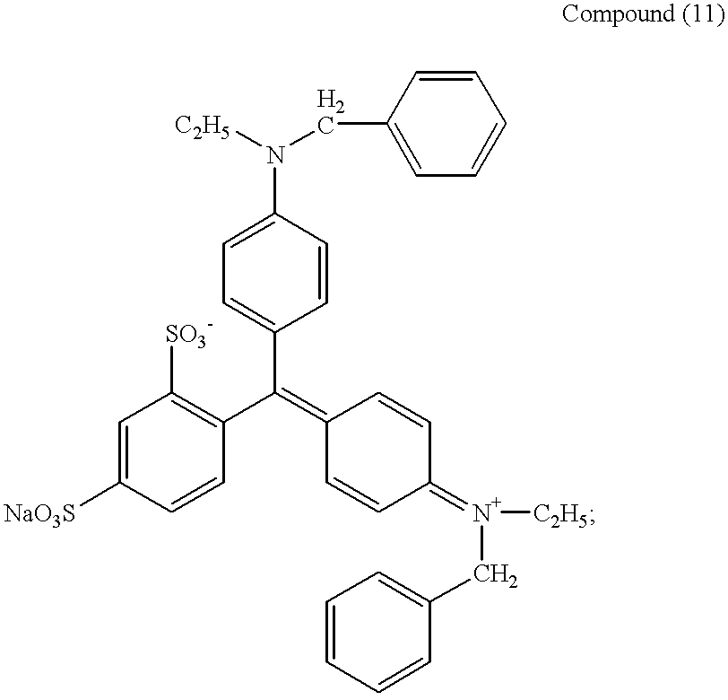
C1=C([NaO3S])C=CC(C(=C2C=CC(=[N+](CC3=CC=CC=C3)[C2H5])C=C2)C2=CC=C(N([C2H5])CC3=CC=CC=C3)C=C2)=C1[SO3-]
